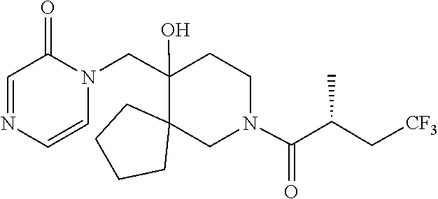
C1=CN(CC2(O)C3(CCCC3)CN(C(=O)C(C[CF3])C)CC2)C(=O)C=N1
